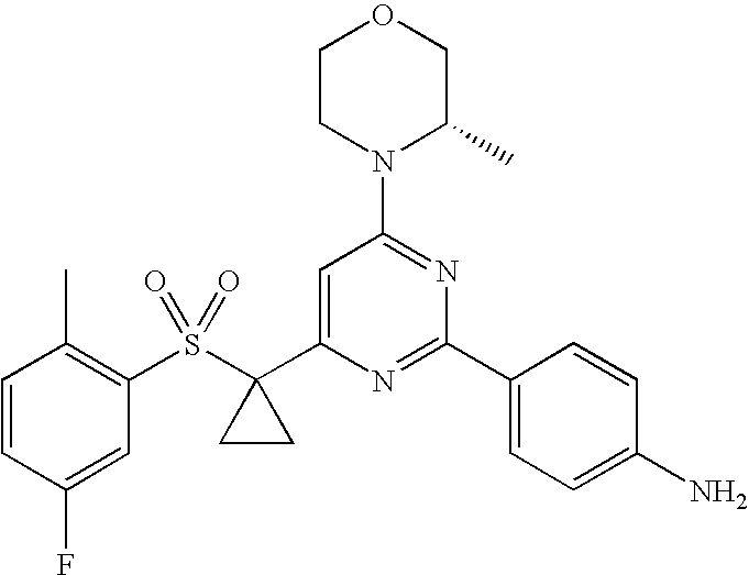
S(C1(C2=CC(N3C(C)COCC3)=NC(C3=CC=C(N)C=C3)=N2)CC1)(C1=C(C)C=CC(F)=C1)(=O)=O
